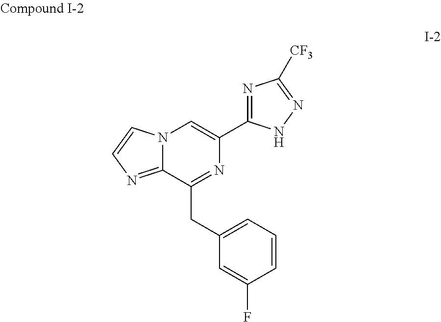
C1=CN2C(=N1)C(CC1=CC=CC(F)=C1)=NC(C1=NC([CF3])=NN1)=C2
